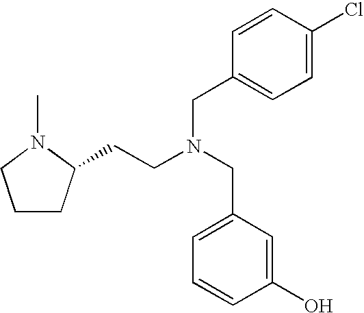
C1CC(CCN(CC2=CC=CC(O)=C2)CC2=CC=C(Cl)C=C2)N(C)C1
